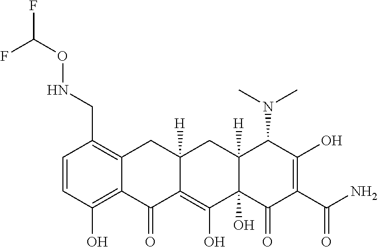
C1=CC(O)=C2C(=C1CNOC(F)F)CC1([H])C(=C(O)C3(O)C([H])(C1)C(N(C)C)C(O)=C(C(=O)N)C3=O)C2=O
